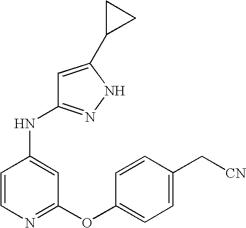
N(C1=CC(OC2=CC=C(C[CN])C=C2)=NC=C1)C1=NNC(C2CC2)=C1
